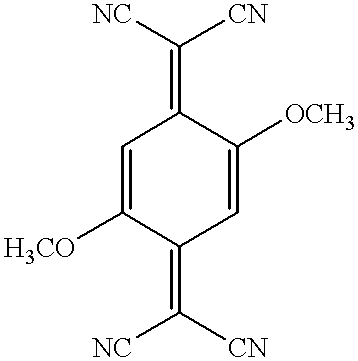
C1=C([H3CO])C(=C([NC])[CN])C=C([OCH3])C1=C([NC])[CN]
